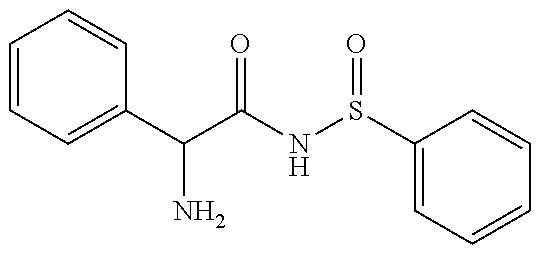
C1=CC=C(C(N)C(=O)NS(=O)C2=CC=CC=C2)C=C1
